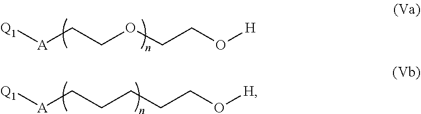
[Q1][A]CCOCCO[H].[Q1][A]CCCCCO[H]
